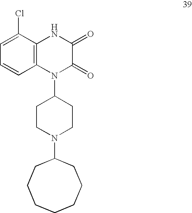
C1=C(Cl)C2=C(C=C1)N(C1CCN(C3CCCCCCC3)CC1)C(=O)C(=O)N2
